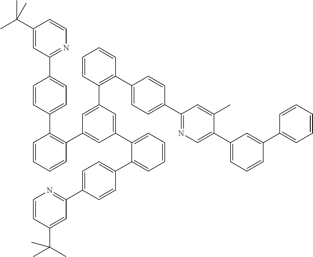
C1(C(C)(C)C)=CC(C2=CC=C(C3=C(C4=CC(C5=CC=CC=C5C5=CC=C(C6=NC=CC(C(C)(C)C)=C6)C=C5)=CC(C5=C(C6=CC=C(C7=NC=C(C8=CC=CC(C9=CC=CC=C9)=C8)C(C)=C7)C=C6)C=CC=C5)=C4)C=CC=C3)C=C2)=NC=C1
